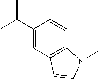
CC(C1=CC2=C(C=C1)N(C)C=C2)C
